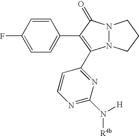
N12N(C(=O)C(C3=CC=C(F)C=C3)=C1C1=NC(N([H])[R4b])=NC=C1)CCC2
